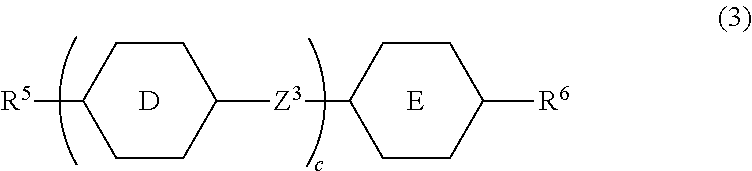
[R5]C1CCC([Z3]C2CCC([R6])CC2)CC1.[E].[D]
